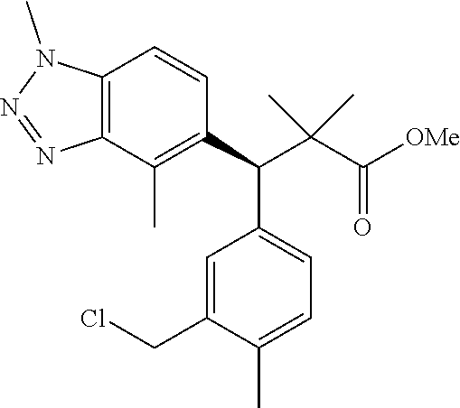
C12=C(C(C)=C(C(C3=CC=C(C)C(CCl)=C3)C(C([OMe])=O)(C)C)C=C1)N=NN2C
